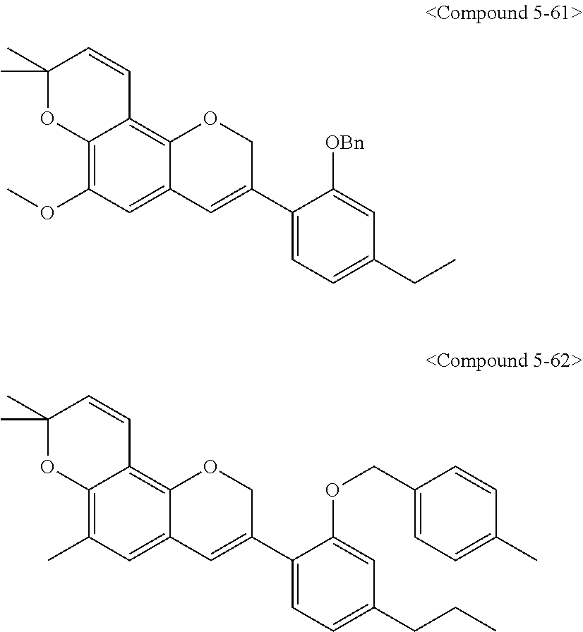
C12=CC(OC)=C3C(=C1OCC(C1=CC=C(CC)C=C1[OBn])=C2)C=CC(C)(C)O3.C12=CC(C)=C3C(=C1OCC(C1=CC=C(CCC)C=C1OCC1=CC=C(C)C=C1)=C2)C=CC(C)(C)O3
